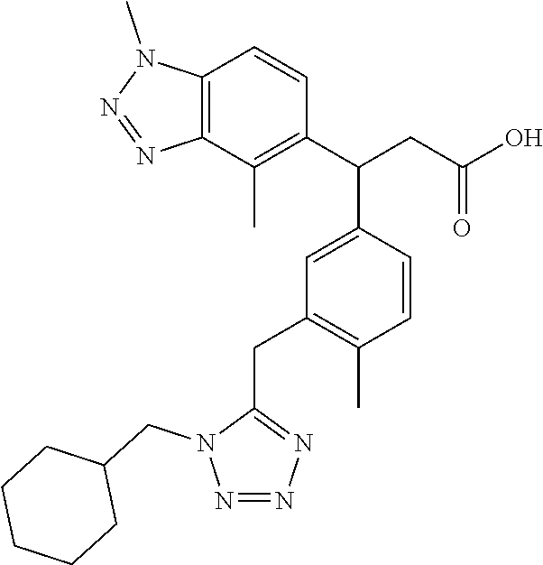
C12=C(C(C)=C(C(CC(O)=O)C3=CC(CC4=NN=NN4CC4CCCCC4)=C(C)C=C3)C=C1)N=NN2C
